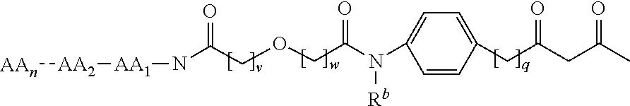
N(C(COCC(N(C1=CC=C(CC(CC(C)=O)=O)C=C1)[Rb])=O)=O)[AA1][AA2][AAn]
